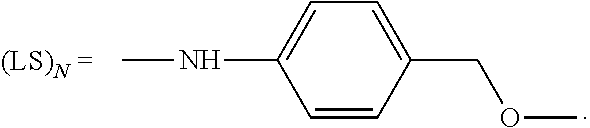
CNC1=CC=C(COC)C=C1
